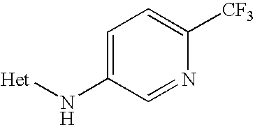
C1=C(N[Het])C=NC([CF3])=C1
